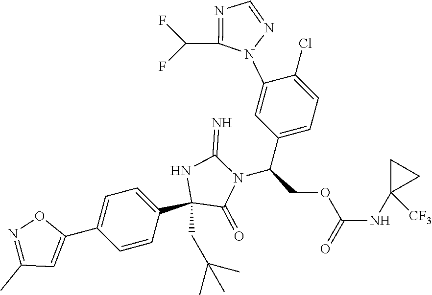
C(COC(NC1([CF3])CC1)=O)(C1=CC=C(Cl)C(N2C(C(F)F)=NC=N2)=C1)N1C(=O)C(C2=CC=C(C3=CC(C)=NO3)C=C2)(CC(C)(C)C)NC1=N
